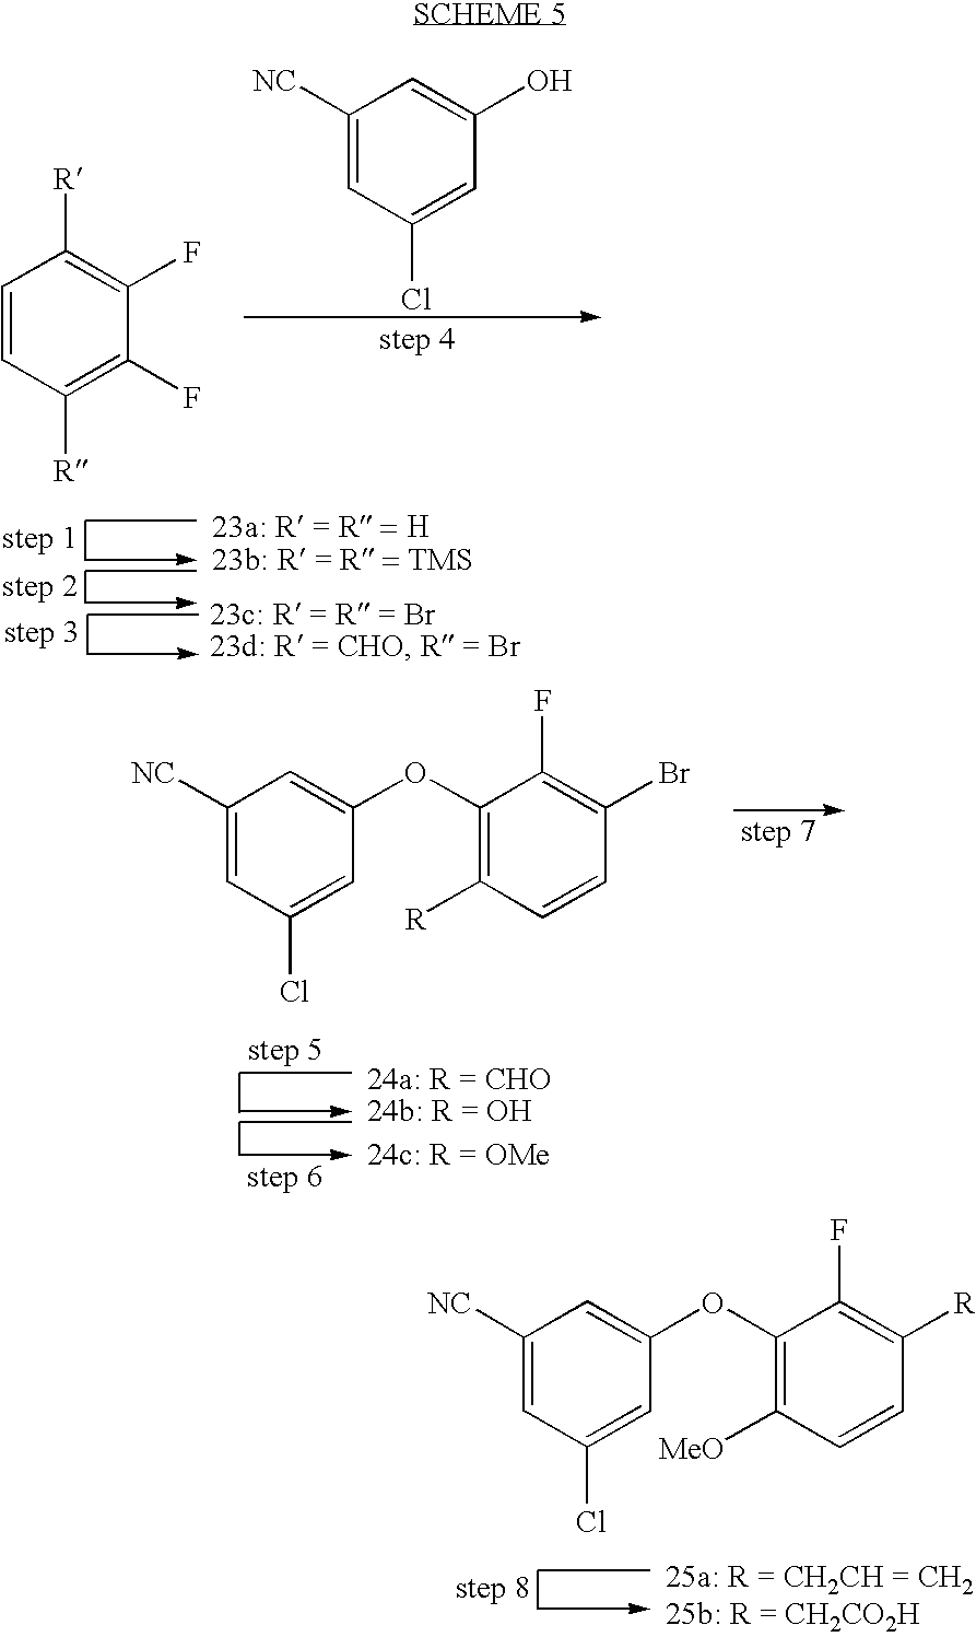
C1=CC([R])=C(F)C(F)=C1[R].C1=C([NC])C=C(O)C=C1Cl.C1=C([NC])C=C(OC2=C([R])C=CC(Br)=C2F)C=C1Cl.C1=C([NC])C=C(OC2=C([MeO])C=CC([R])=C2F)C=C1Cl
